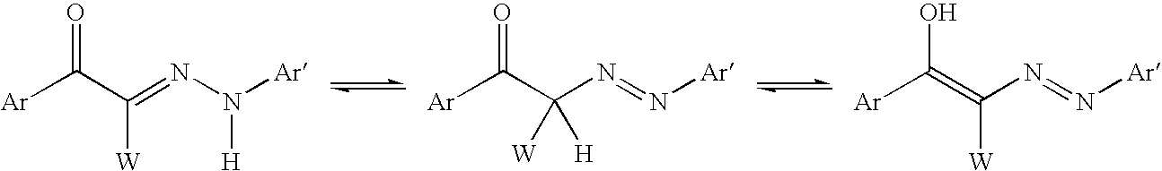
[Ar]C(C(=NN([Ar])[H])[W])=O.[Ar]C(C(N=N[Ar])([W])[H])=O.[Ar]C(=C(N=N[Ar])[W])O
